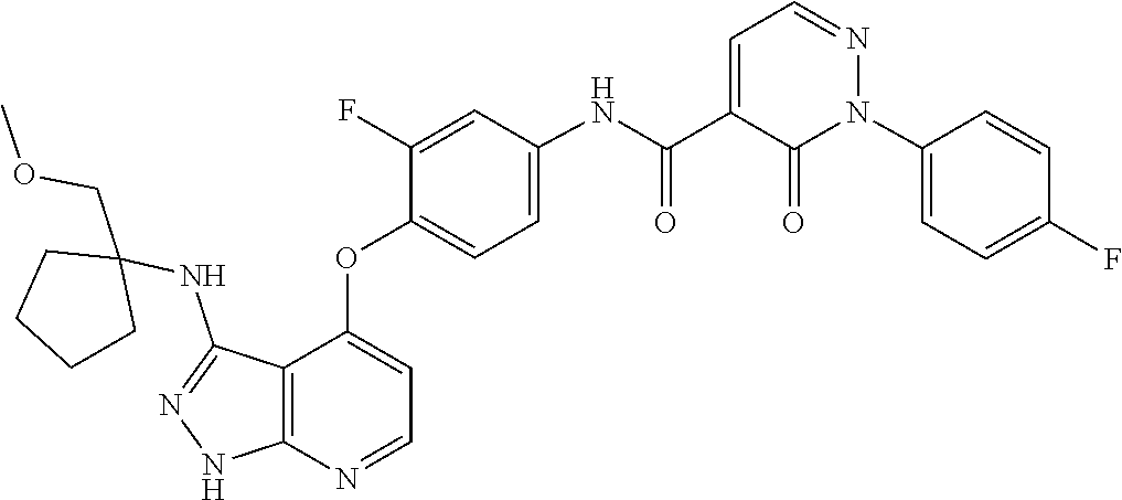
N1=CC=C(C(NC2=CC=C(OC3=CC=NC4=C3C(NC3(COC)CCCC3)=NN4)C(F)=C2)=O)C(=O)N1C1=CC=C(F)C=C1
